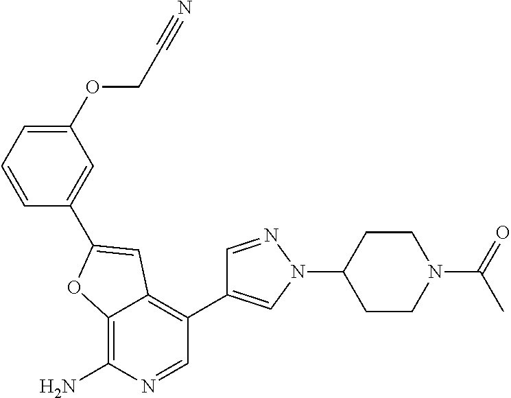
C12=C(N)N=CC(C3=CN(C4CCN(C(C)=O)CC4)N=C3)=C1C=C(C1=CC(OCC#N)=CC=C1)O2
